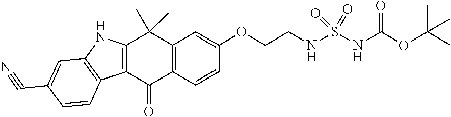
C12=C(C=CC(OCCNS(NC(=O)OC(C)(C)C)(=O)=O)=C1)C(=O)C1=C(C2(C)C)NC2=C1C=CC(C#N)=C2
